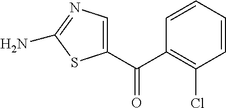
C1=CC=CC(Cl)=C1C(C1=CN=C(N)S1)=O
